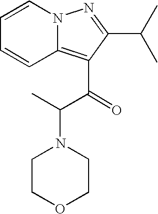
C1=CN2C(=C(C(=O)C(C)N3CCOCC3)C(C(C)C)=N2)C=C1
